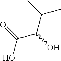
OC(C(O)C(C)C)=O
